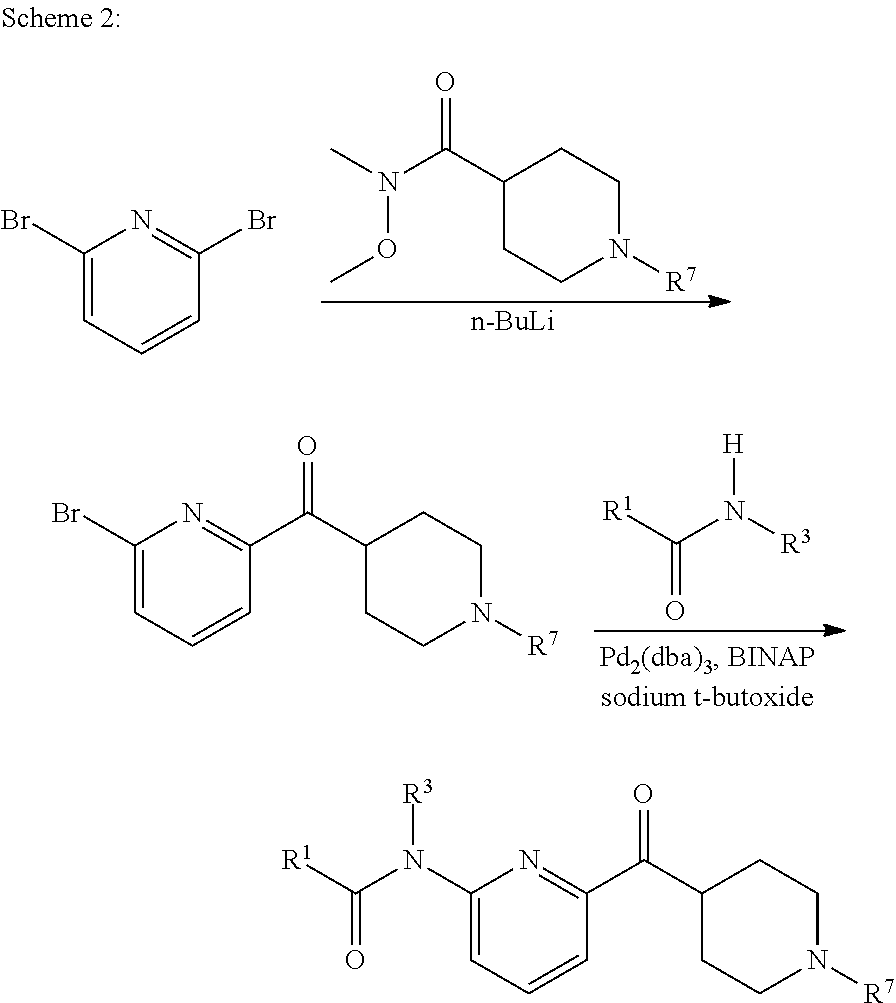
[R1]C(N([R3])[H])=O.C1(Br)=CC=CC(C(C2CCN([R7])CC2)=O)=N1.CN(C(C1CCN([R7])CC1)=O)OC.[n-BuLi].C1(Br)=CC=CC(Br)=N1.C1(N(C([R1])=O)[R3])=CC=CC(C(C2CCN([R7])CC2)=O)=N1
